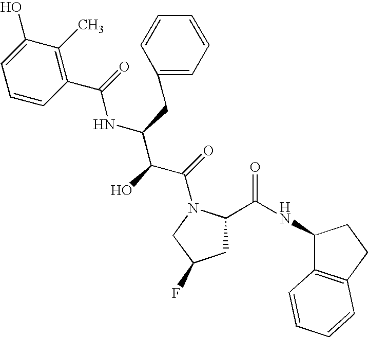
C1C(C(NC2C3=C(CC2)C=CC=C3)=O)N(C(=O)C(C(NC(=O)C2=C(C)C(O)=CC=C2)CC2=CC=CC=C2)O)CC1F
